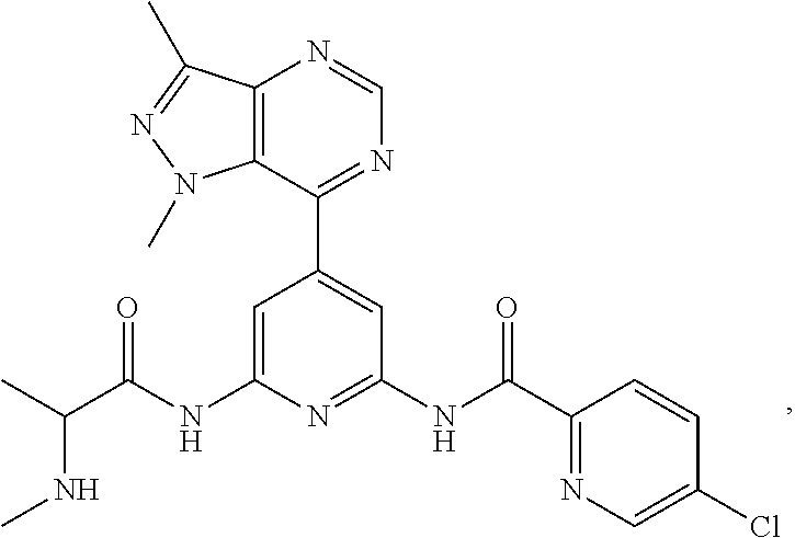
C1=C(NC(C(C)NC)=O)N=C(NC(=O)C2=NC=C(Cl)C=C2)C=C1C1=NC=NC2=C1N(C)N=C2C
